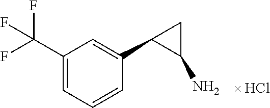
C1(C(F)(F)F)=CC=CC(C2CC2N)=C1
